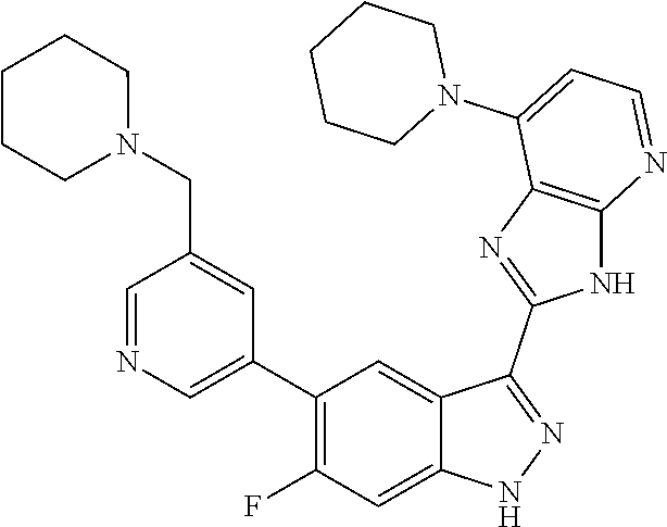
C1=NC=C(C2=C(F)C=C3C(=C2)C(C2=NC4=C(N2)N=CC=C4N2CCCCC2)=NN3)C=C1CN1CCCCC1
